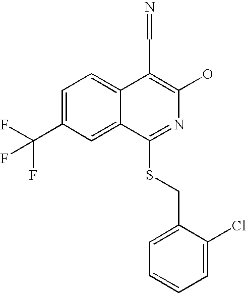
C1=C(C(F)(F)F)C=C2C(=C1)C(C=N)=C(O)N=C2SCC1=CC=CC=C1Cl
